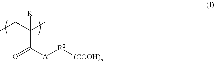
CCC(C)(C([A][R2][(COOH)n])=O)[R1]
